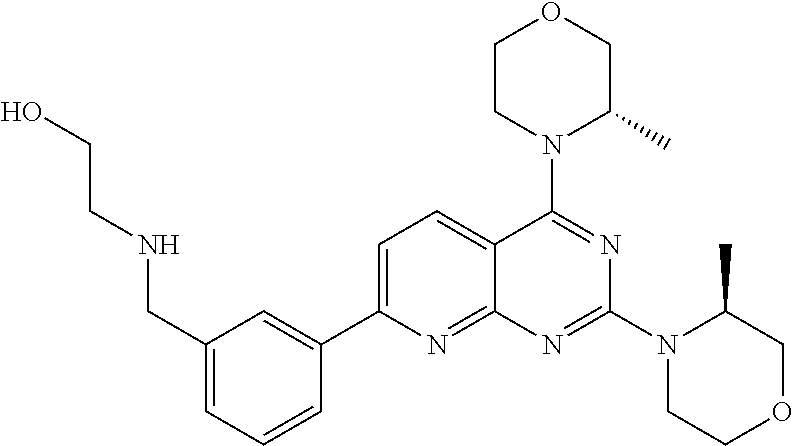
C1(CNCCO)=CC=CC(C2=CC=C3C(=N2)N=C(N2CCOCC2C)N=C3N2C(C)COCC2)=C1
